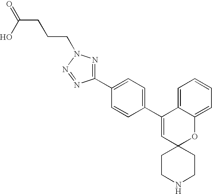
C1(C2=CC=C(C3=CC4(OC5=CC=CC=C35)CCNCC4)C=C2)=NN(CCCC(O)=O)N=N1
